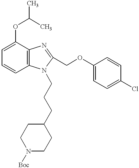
C1=C(OC(C)C)C2=C(C=C1)N(CCCC1CCN([Boc])CC1)C(COC1=CC=C(Cl)C=C1)=N2
